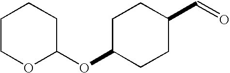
C1COC(OC2CCC(C=O)CC2)CC1
